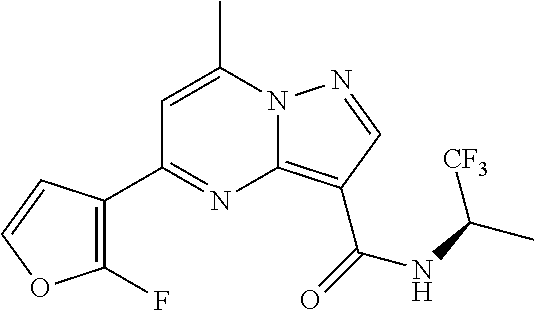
C1=C(C)N2C(=C(C(=O)NC(C)[CF3])C=N2)N=C1C1=C(F)OC=C1
